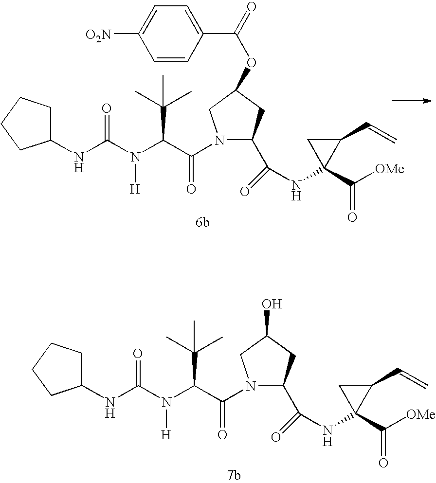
N1(C(C(N(C(NC2CCCC2)=O)[H])C(C)(C)C)=O)C(C(NC2(C([OMe])=O)C(C=C)C2)=O)CC(OC(=O)C2=CC=C([O2N])C=C2)C1.N1(C(C(N(C(NC2CCCC2)=O)[H])C(C)(C)C)=O)C(C(NC2(C([OMe])=O)C(C=C)C2)=O)CC(O)C1
